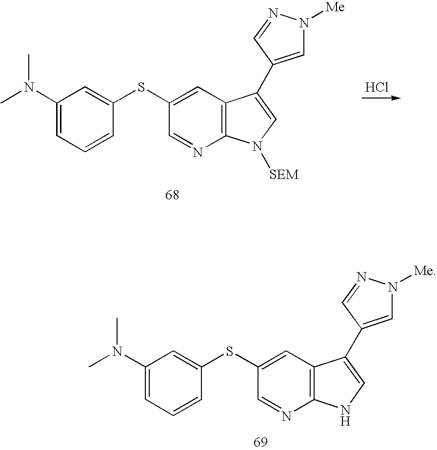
C1=C(SC2=CC(N(C)C)=CC=C2)C=NC2=C1C(C1=CN([Me])N=C1)=CN2[SEM].Cl.C1=C(SC2=CC(N(C)C)=CC=C2)C=NC2=C1C(C1=CN([Me])N=C1)=CN2
